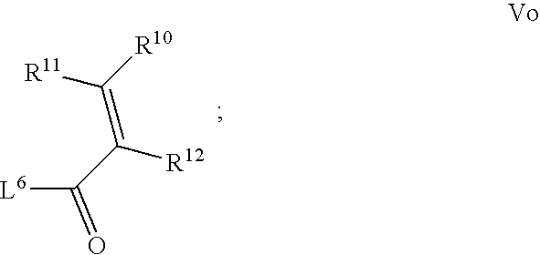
[L6]C(C([R12])=C([R11])[R10])=O
